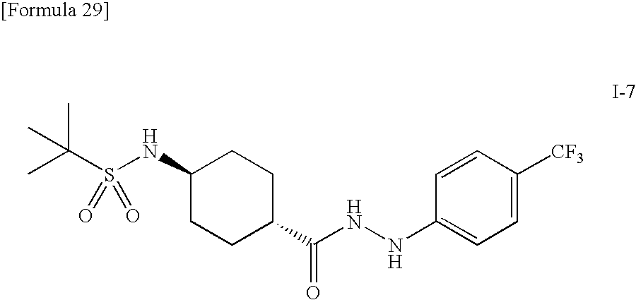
CC(S(NC1CCC(C(NNC2=CC=C([CF3])C=C2)=O)CC1)(=O)=O)(C)C
